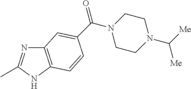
C12=C(NC(C)=N1)C=CC(C(N1CCN(C([Me])[Me])CC1)=O)=C2
